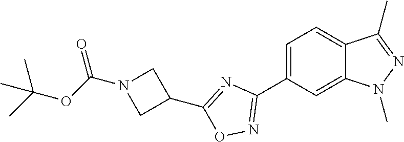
C1=C(C2=NOC(C3CN(C(OC(C)(C)C)=O)C3)=N2)C=C2C(=C1)C(C)=NN2C
